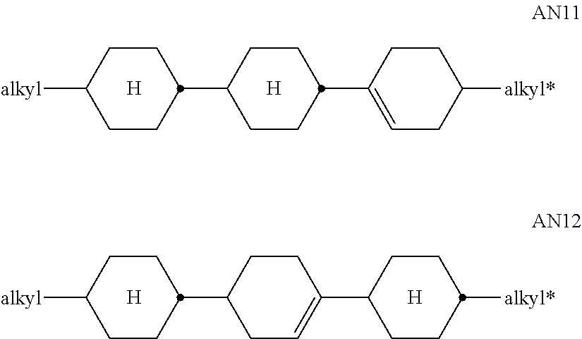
C1CC([alkyl])CCC1C1CCC(C2=CCC([alkyl*])CC2)CC1.[H].[H].C1CC([alkyl])CCC1C1CC=C(C2CCC([alkyl*])CC2)CC1.[H].[H]
